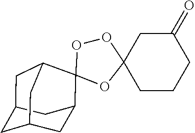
O1C2(OOC13C1CC4CC(CC3C4)C1)CC(=O)CCC2
